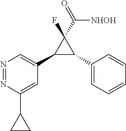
N1=NC(C2CC2)=CC(C2C(C3=CC=CC=C3)C2(F)C(=O)[NHOH])=C1
